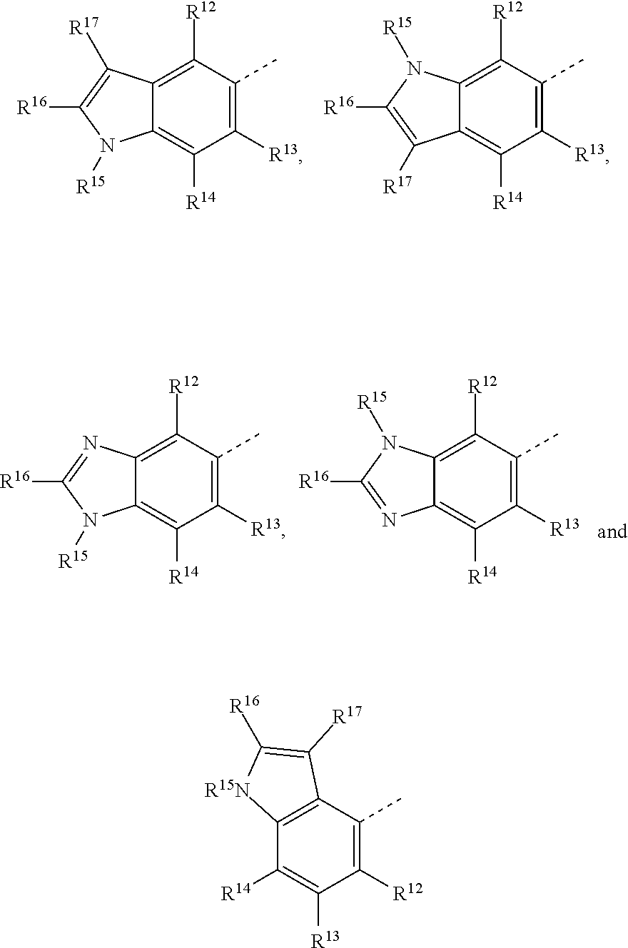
C1([R13])=C(C)C([R12])=C2C(=C1[R14])N([R15])C([R16])=C2[R17].C1([R13])=C(C)C([R12])=C2C(=C1[R14])C([R17])=C([R16])N2[R15].C1([R13])=C(C)C([R12])=C2C(=C1[R14])N([R15])C([R16])=N2.C1([R13])=C(C)C([R12])=C2C(=C1[R14])N=C([R16])N2[R15].C1([R12])=C(C)C2=C(C([R14])=C1[R13])[R15N]C([R16])=C2[R17]
